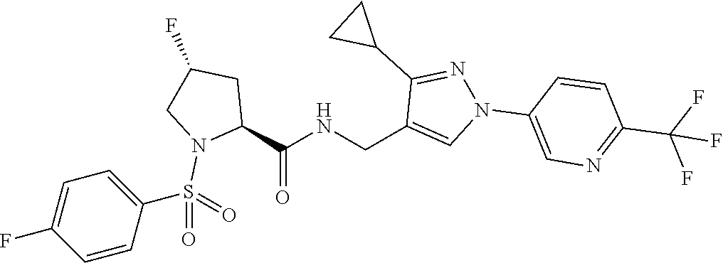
C1(CNC(C2CC(F)CN2S(C2=CC=C(F)C=C2)(=O)=O)=O)=CN(C2=CN=C(C(F)(F)F)C=C2)N=C1C1CC1
